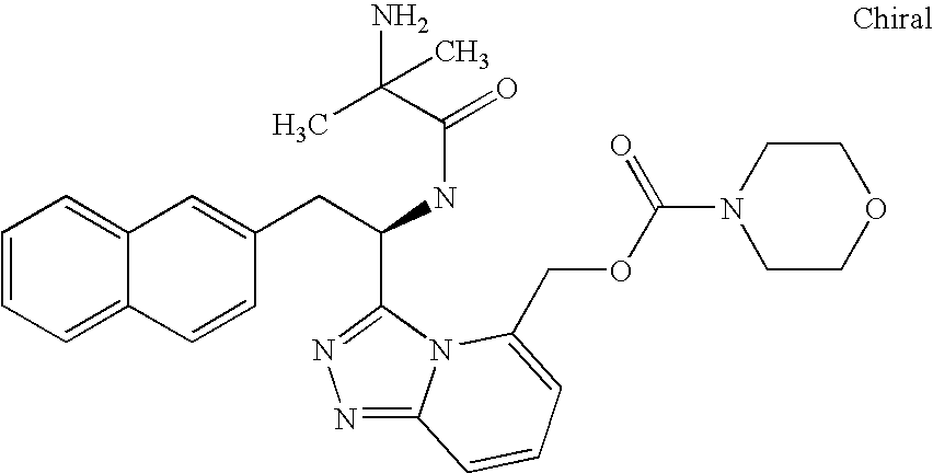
C1=CC=C2C(=C1)C=C(CC(NC(=O)C(C)(N)C)C1=NN=C3N1C(COC(N1CCOCC1)=O)=CC=C3)C=C2
